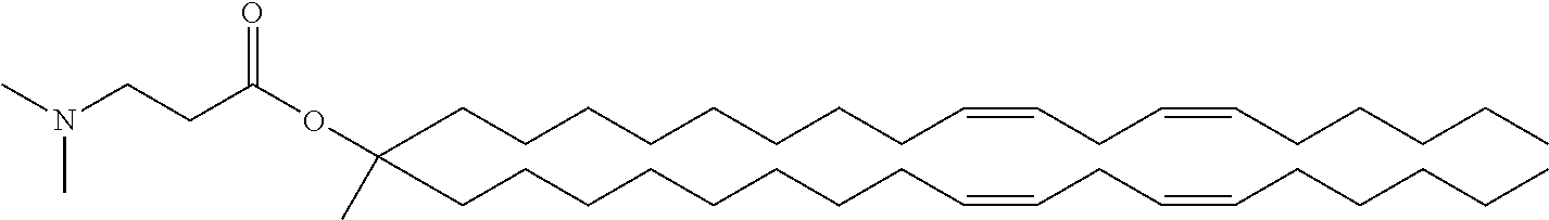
C(CCCCCCC=CCC=CCCCCC)CC(CCCCCCCCC=CCC=CCCCCC)(OC(=O)CCN(C)C)C
